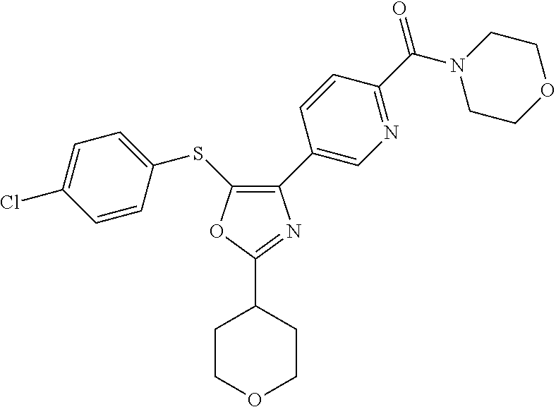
C1(C2=CN=C(C(=O)N3CCOCC3)C=C2)=C(SC2=CC=C(Cl)C=C2)OC(C2CCOCC2)=N1
